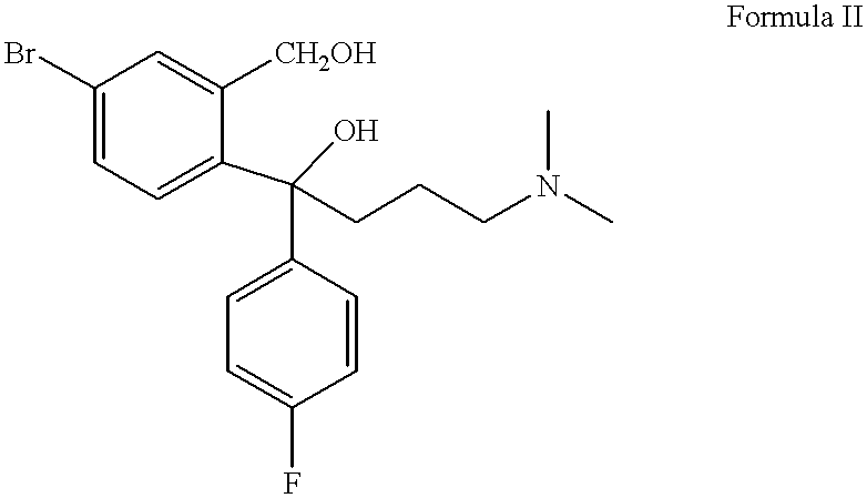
C1(Br)=CC=C(C(C2=CC=C(F)C=C2)(CCCN(C)C)O)C([CH2OH])=C1
